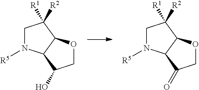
C1N([R5])C2C(C1([R1])[R2])OCC2O.C1N([R5])C2C(C1([R1])[R2])OCC2=O
